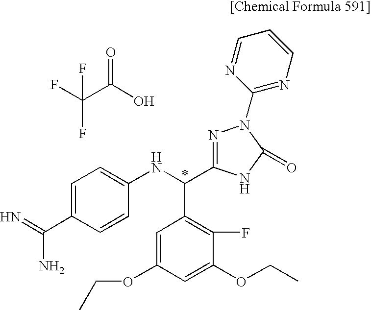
C1=C(C(=N)N)C=CC(NC(C2=C(F)C(OCC)=CC(OCC)=C2)C2=NN(C3=NC=CC=N3)C(=O)N2)=C1.C(C(O)=O)(F)(F)F
